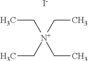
C([N+](CC)(CC)CC)C.[I-]
